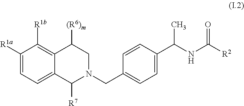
C1=C([R1a])C([R1b])=C2C(=C1)C([R7])N(CC1=CC=C(C(NC([R2])=O)C)C=C1)CC2[(R6)m]
